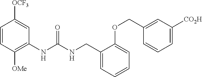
C1=CC([OMe])=C(NC(NCC2=CC=CC=C2OCC2=CC([CO2H])=CC=C2)=O)C=C1[OCF3]
